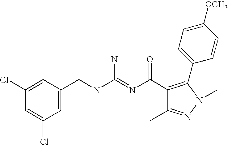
C1=C(CNC(=NC(C2=C(C3=CC=C([OCH3])C=C3)N(C)N=C2C)=O)N)C=C(Cl)C=C1Cl
